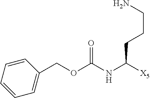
C1=CC=CC(COC(NC([X5])CCCN)=O)=C1
